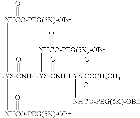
[NHCO-PEG(5K)-OBn]([LYS-CNH-LYS-CNH-LYS-COCH2CH3](=O)([NHCO-PEG(5K)-OBn]=O)(=O)(=O)([NHCO-PEG(5K)-OBn]=O)[NHCO-PEG(5K)-OBn]=O)=O
